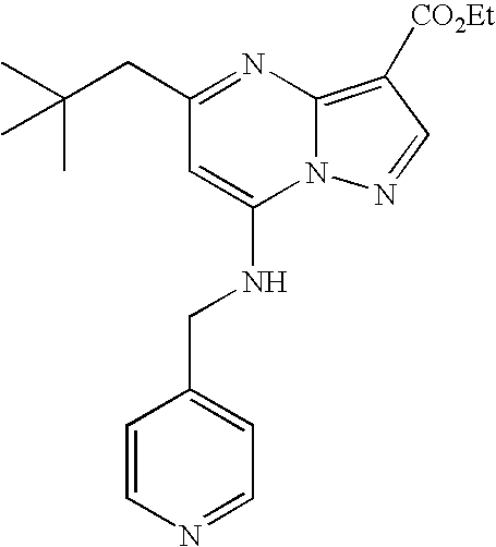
C(CC1=NC2=C([CO2Et])C=NN2C(NCC2=CC=NC=C2)=C1)(C)(C)C
